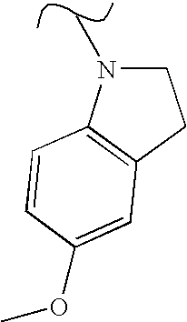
C1N(C)C2=C(C1)C=C(OC)C=C2
